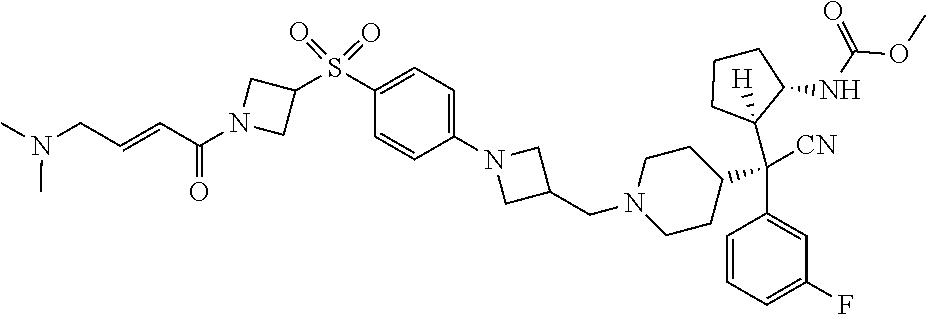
C1(S(=O)(=O)C2CN(C(=O)C=CCN(C)C)C2)=CC=C(N2CC(CN3CCC(C(C4=CC(F)=CC=C4)(C4([H])C(NC(OC)=O)CCC4)[CN])CC3)C2)C=C1
